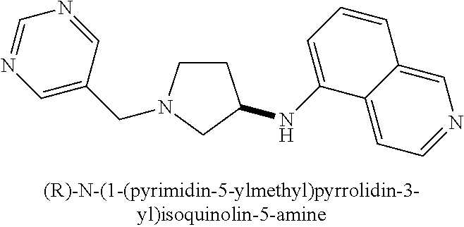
C1CN(CC2=CN=CN=C2)CC1NC1=CC=CC2=CN=CC=C12
